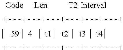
[+][+][+][+][+][+][+].[T2].[Interval].[+][+][+][+][+][+][+]
